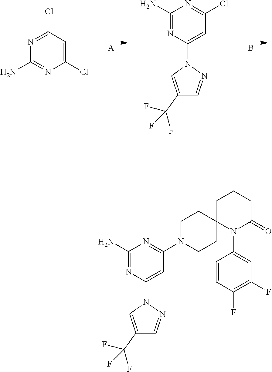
[A].B.C1(Cl)=NC(N)=NC(Cl)=C1.C1(N)=NC(N2C=C(C(F)(F)F)C=N2)=CC(Cl)=N1.C1(N)=NC(N2C=C(C(F)(F)F)C=N2)=CC(N2CCC3(CC2)N(C2=CC(F)=C(F)C=C2)C(=O)CCC3)=N1
